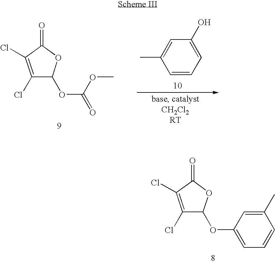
C1(Cl)=C(Cl)C(=O)OC1OC(=O)OC.C1=CC=C(O)C=C1C.C1(Cl)=C(Cl)C(=O)OC1OC1=CC=CC(C)=C1
